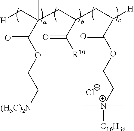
[H]CC(CC(CC([H])C(=O)OCC[N+]([C16H36])(C)C)C([R10])=O)(C)C(OCC[(H3C)2N])=O.[Cl-]
